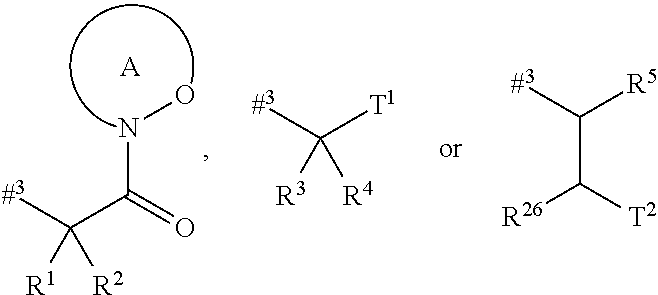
C(C(=O)NO)([#3])([R2])[R1].[A].C([T1])([#3])([R4])[R3].C(C([T2])[R26])([#3])[R5]
